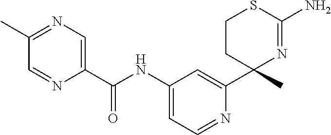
C(NC1=CC=NC(C2(C)N=C(N)SCC2)=C1)(=O)C1=CN=C(C)C=N1
